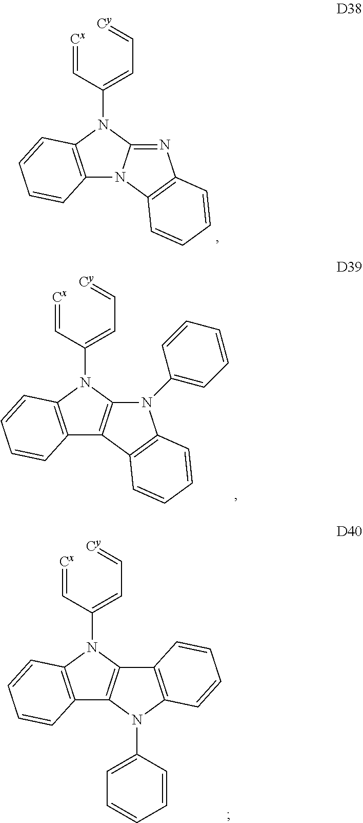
C(C=[Cy])=C(C=[Cx])N1C2=C(N3C1=NC1=C3C=CC=C1)C=CC=C2.C(C=[Cy])=C(C=[Cx])N1C2=C(C3=C1N(C1=CC=CC=C1)C1=C3C=CC=C1)C=CC=C2.C(C=[Cy])=C(C=[Cx])N1C2=C(C3=C1C1=C(N3C3=CC=CC=C3)C=CC=C1)C=CC=C2
